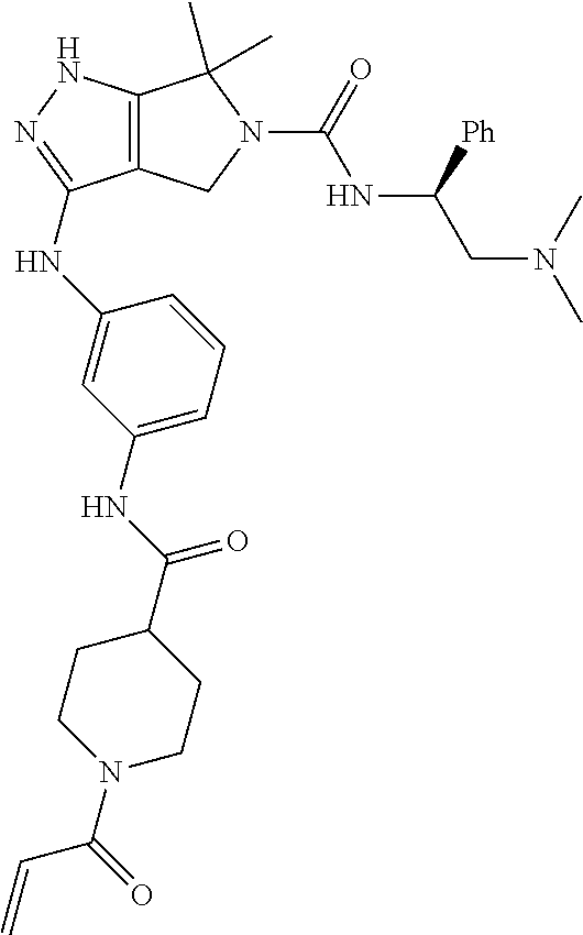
C12=C(NN=C1NC1=CC(NC(C3CCN(C(C=C)=O)CC3)=O)=CC=C1)C(C)(C)N(C(NC(CN(C)C)[Ph])=O)C2
